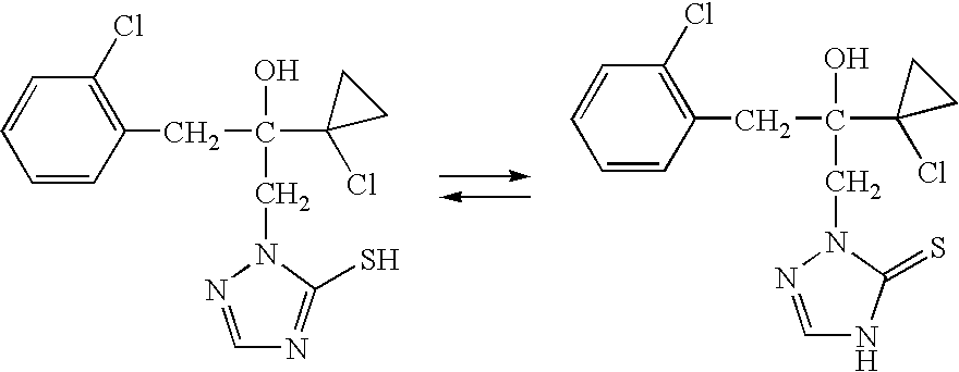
C1(Cl)=C(CC(O)(CN2C(S)=NC=N2)C2(Cl)CC2)C=CC=C1.C1(Cl)=C(CC(O)(CN2C(=S)NC=N2)C2(Cl)CC2)C=CC=C1
